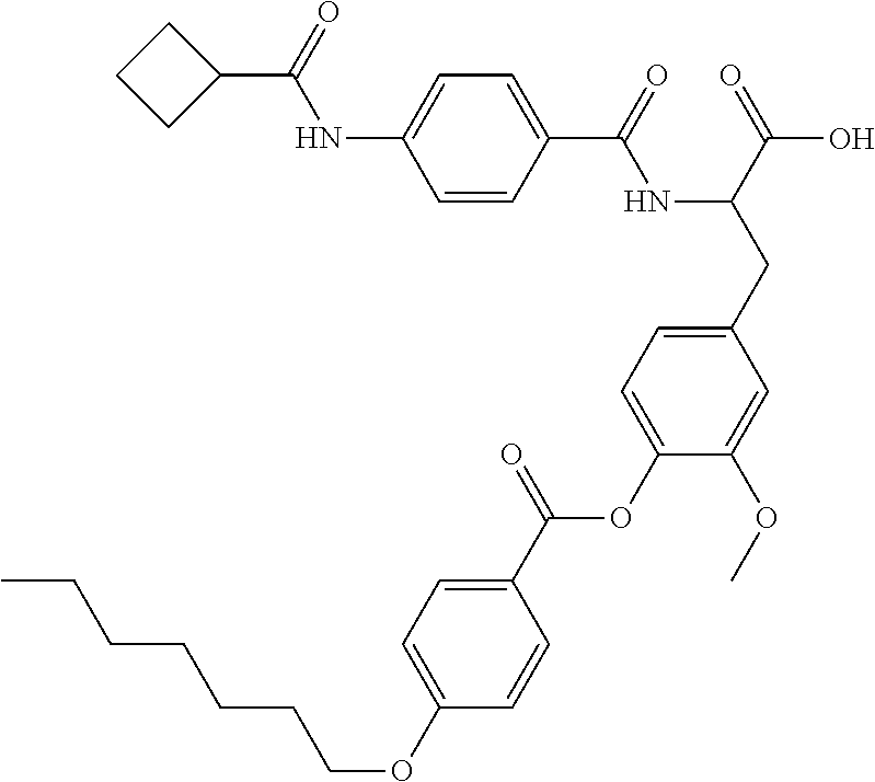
C1=CC(C(=O)NC(CC2=CC=C(OC(C3=CC=C(OCCCCCCC)C=C3)=O)C(OC)=C2)C(=O)O)=CC=C1NC(C1CCC1)=O
